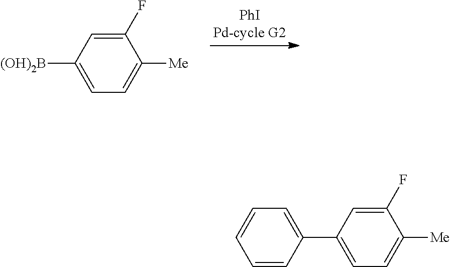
C1([(OH)2B])=CC=C([Me])C(F)=C1.C1(C2=CC=CC=C2)=CC=C([Me])C(F)=C1
